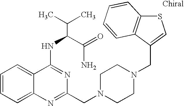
C1=CC=C2C(=C1)C(NC(C(N)=O)C(C)C)=NC(CN1CCN(CC3=CSC4=C3C=CC=C4)CC1)=N2
